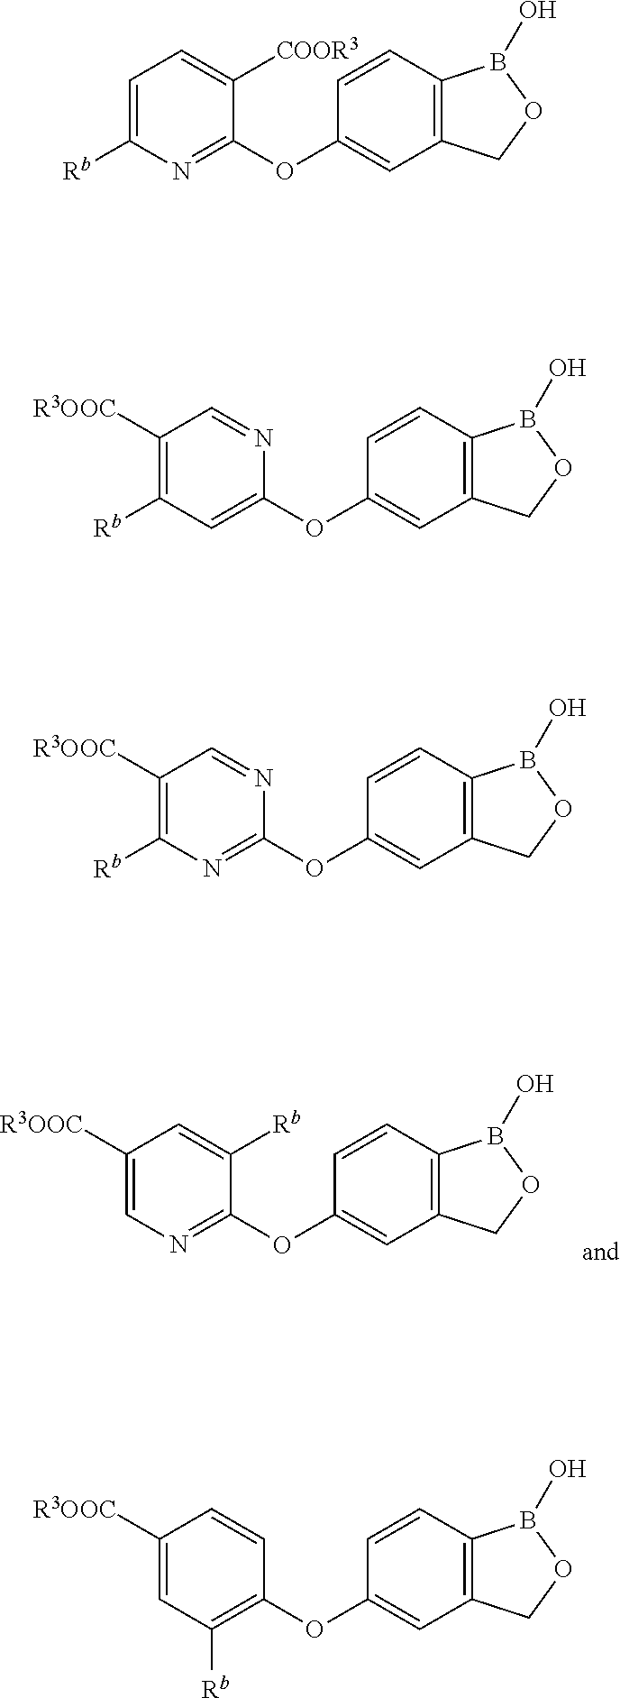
N1=C(OC2=CC3=C(C=C2)B(O)OC3)C([COOR3])=CC=C1[Rb].C1=C(OC2=CC3=C(C=C2)B(O)OC3)N=CC([R3OOC])=C1[Rb].N1=C(OC2=CC3=C(C=C2)B(O)OC3)N=CC([R3OOC])=C1[Rb].C1([Rb])=C(OC2=CC3=C(C=C2)B(O)OC3)C=CC([R3OOC])=C1.N1=C(OC2=CC3=C(C=C2)B(O)OC3)C([Rb])=CC([R3OOC])=C1
